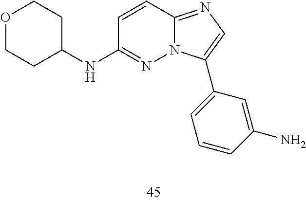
N(C1=NN2C(=NC=C2C2=CC=CC(N)=C2)C=C1)C1CCOCC1
